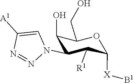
N1(C2C([R1])C([X][B1])OC(CO)C2O)N=NC([A1])=C1
